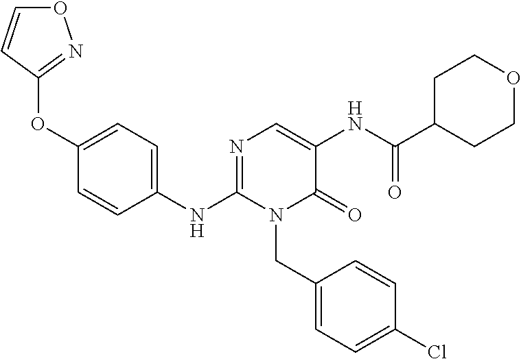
C1(NC2=NC=C(NC(C3CCOCC3)=O)C(=O)N2CC2=CC=C(Cl)C=C2)=CC=C(OC2=NOC=C2)C=C1
